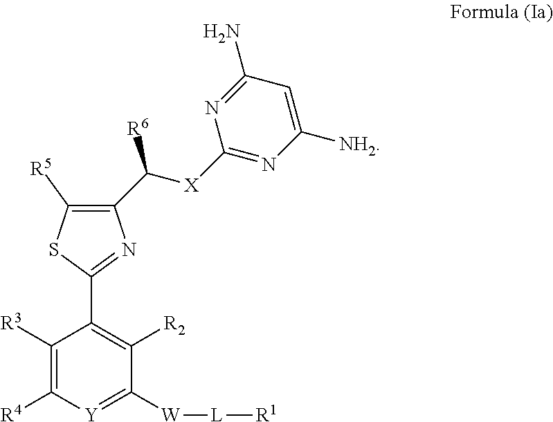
C1([R5])=C(C([X]C2=NC([NH2])=CC(N)=N2)[R6])N=C(C2=C([R2])C([W][L][R1])=[Y]C([R4])=C2[R3])S1
